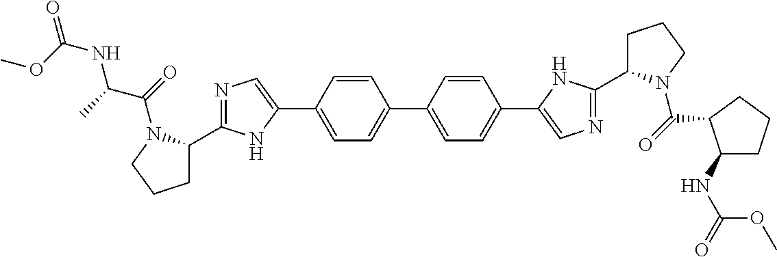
C1=CC(C2=CC=C(C3=CN=C(C4CCCN4C(=O)C4C(NC(=O)OC)CCC4)N3)C=C2)=CC=C1C1=CN=C(C2CCCN2C(C(C)NC(=O)OC)=O)N1
